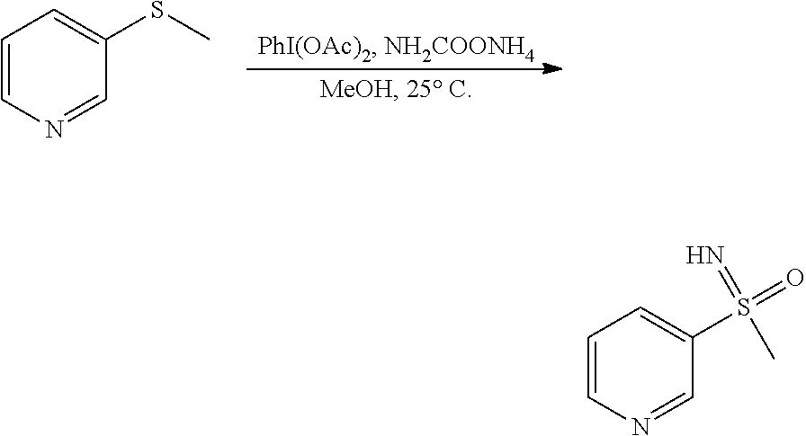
C1=CN=CC(S(=O)(=N)C)=C1.C1=CN=CC(SC)=C1
